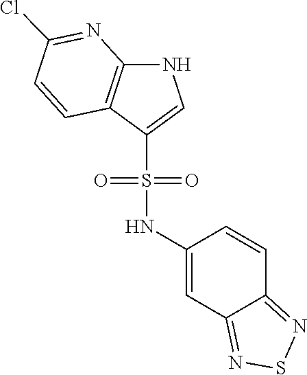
S(NC1=CC2=NSN=C2C=C1)(C1=CNC2=C1C=CC(Cl)=N2)(=O)=O
